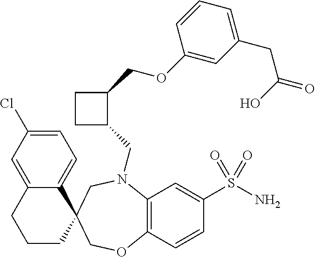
C12=CC(Cl)=CC=C1C1(CCC2)COC2=C(N(CC3C(COC4=CC(CC(O)=O)=CC=C4)CC3)C1)C=C(S(N)(=O)=O)C=C2
